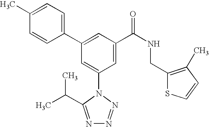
C1(C2=CC(C(NCC3=C(C)C=CS3)=O)=CC(N3C(C(C)C)=NN=N3)=C2)=CC=C(C)C=C1
